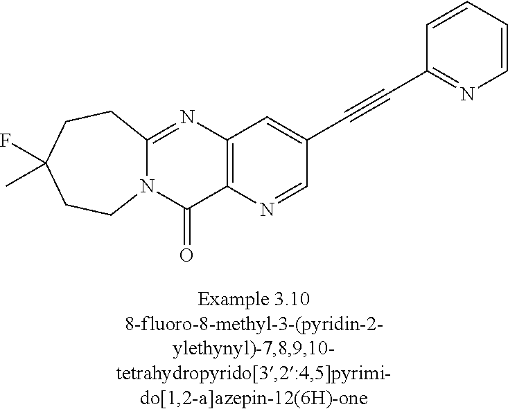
N12C(=NC3=C(C1=O)N=CC(C#CC1=NC=CC=C1)=C3)CCC(F)(C)CC2
